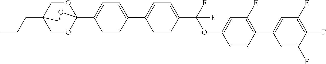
C(CC12COC(C3=CC=C(C4=CC=C(C(OC5=CC(F)=C(C6=CC(F)=C(F)C(F)=C6)C=C5)(F)F)C=C4)C=C3)(OC1)OC2)C
